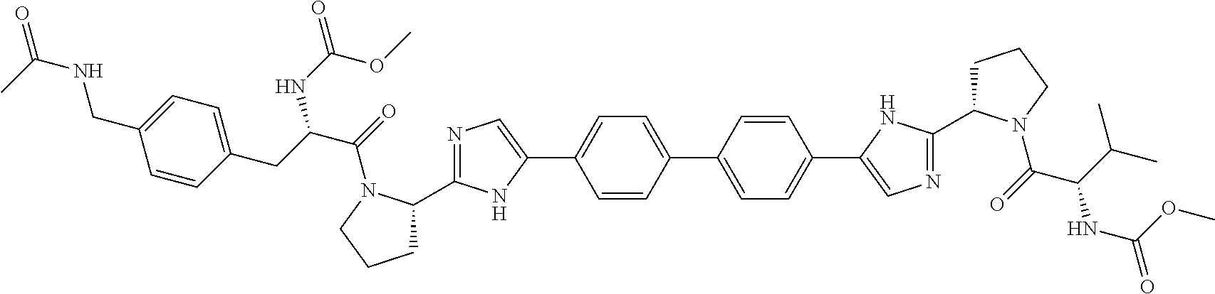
C1=CC(C2=CC=C(C3=CN=C(C4CCCN4C(=O)C(C(C)C)NC(=O)OC)N3)C=C2)=CC=C1C1=CN=C(C2CCCN2C(=O)C(NC(OC)=O)CC2=CC=C(CNC(=O)C)C=C2)N1
